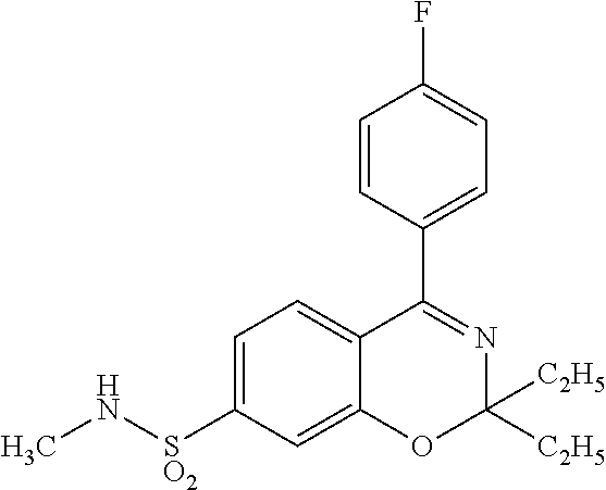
C1=CC(C2=NC([C2H5])([C2H5])OC3=CC([SO2]NC)=CC=C32)=CC=C1F
